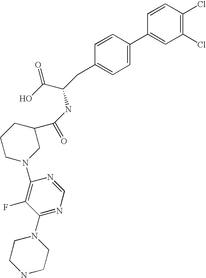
C1=CC(Cl)=C(Cl)C=C1C1=CC=C(CC(C(=O)O)NC(C2CCCN(C3=C(F)C(N4CCNCC4)=NC=N3)C2)=O)C=C1
